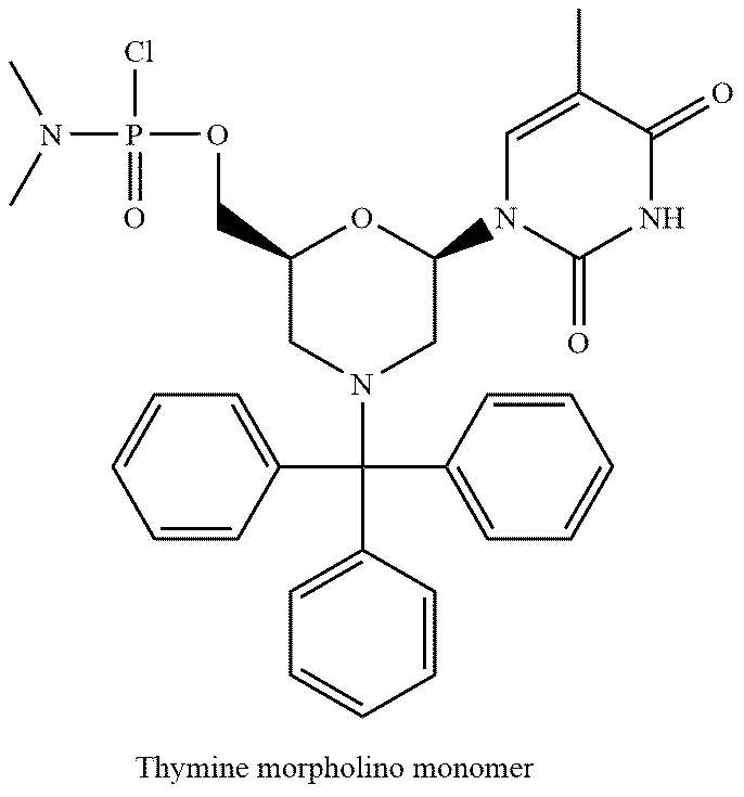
N1(C(C2=CC=CC=C2)(C2=CC=CC=C2)C2=CC=CC=C2)CC(N2C(=O)NC(=O)C(C)=C2)OC(COP(N(C)C)(Cl)=O)C1
